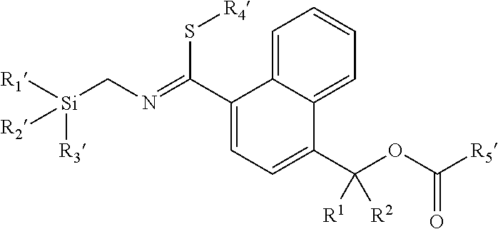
C1(C(S[R4])=NC[Si]([R1])([R3])[R2])=CC=C(C(OC([R5])=O)([R1])[R2])C2=CC=CC=C12
